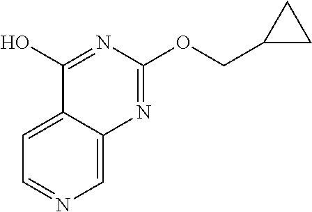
C1(O)=NC(OCC2CC2)=NC2=CN=CC=C12
